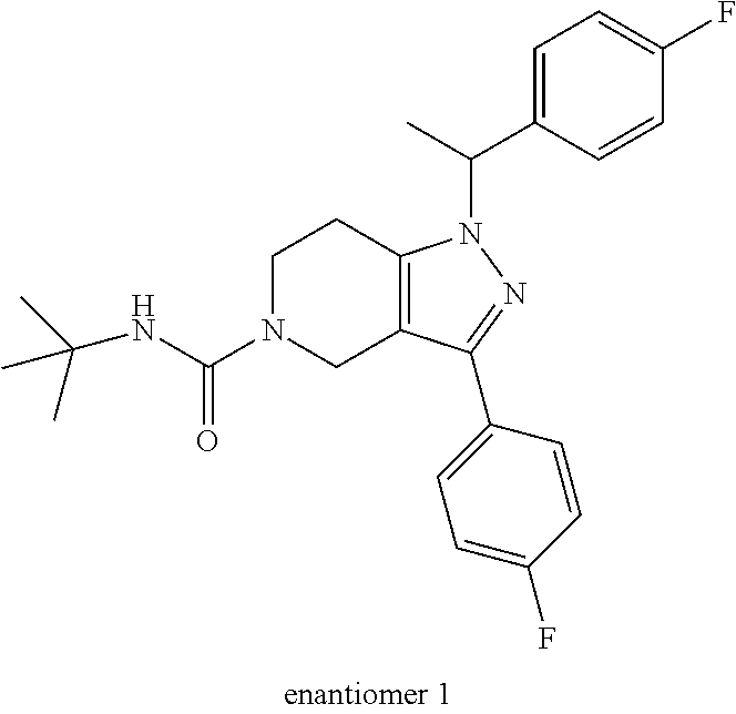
C1N(C(NC(C)(C)C)=O)CC2=C(C1)N(C(C1=CC=C(F)C=C1)C)N=C2C1=CC=C(F)C=C1
